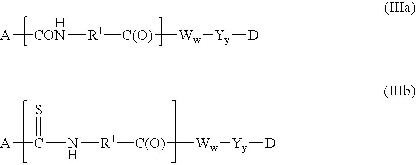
[A]C(=S)N[R1][C(O)][Ww][Yy][D].[A][CON][R1][C(O)][Ww][Yy][D].[H]
